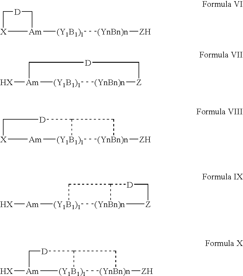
[X]1[Am]([(Y1B1)1][(YnBn)n][ZH])C[D]C1.[Am]1([HX])[(Y1B1)1][(YnBn)n][Z]C[D]C1.[X]1[Am][(Y1B1)1]2[(YnBn)n]([ZH])CC2[D]C1.[Am]([(Y1B1)1]1[(YnBn)n]2[Z]C[D]C2C1)[HX].[Am]1([HX])[(Y1B1)1]2[(YnBn)n]([ZH])CC2[D]C1
